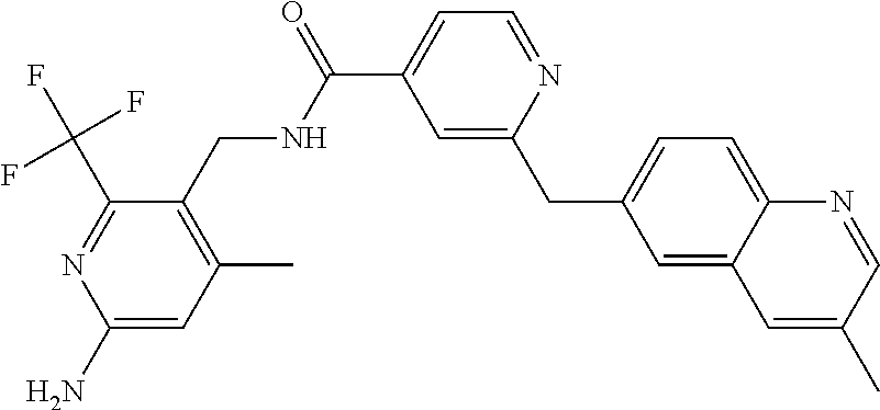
C1=C(CC2=CC(C(=O)NCC3=C(C)C=C(N)N=C3C(F)(F)F)=CC=N2)C=C2C(=C1)N=CC(C)=C2
